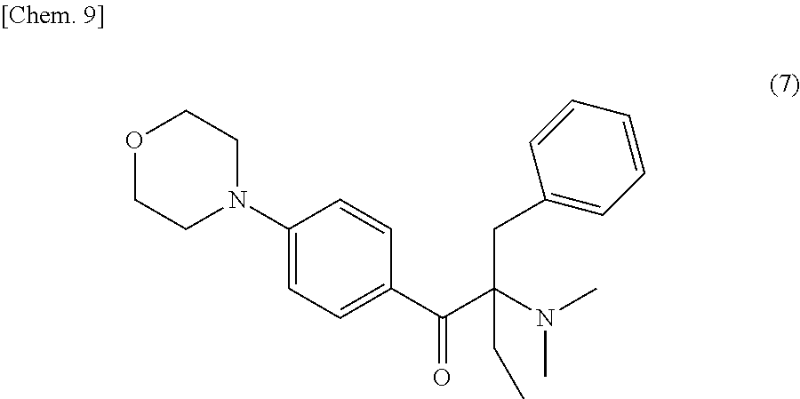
O1CCN(C2=CC=C(C(C(N(C)C)(CC3=CC=CC=C3)CC)=O)C=C2)CC1
